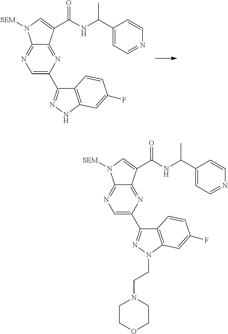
C1=C(C2=NNC3=C2C=CC(F)=C3)N=C2C(=N1)N([SEM])C=C2C(NC(C1=CC=NC=C1)C)=O.C1=C(C2=NN(CCN3CCOCC3)C3=C2C=CC(F)=C3)N=C2C(=N1)N([SEM])C=C2C(NC(C1=CC=NC=C1)C)=O
